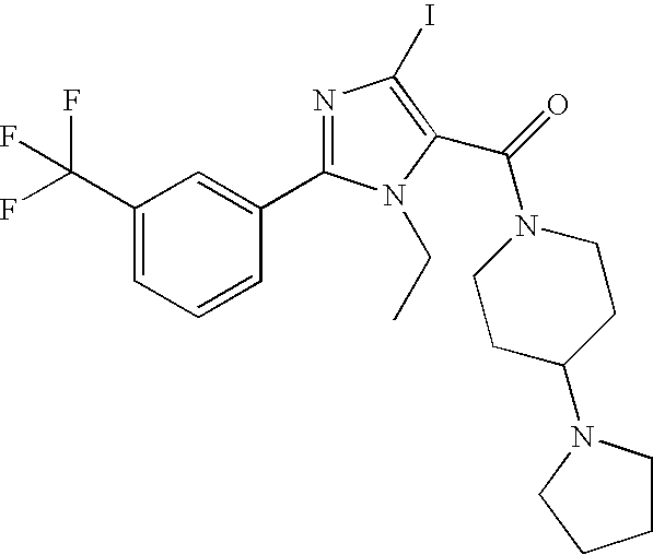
C1(C(F)(F)F)=CC=CC(C2=NC(I)=C(C(=O)N3CCC(N4CCCC4)CC3)N2CC)=C1
